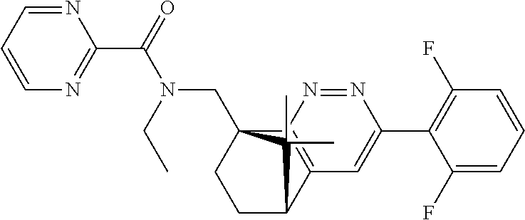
C1(C(=O)N(CC)CC23CCC(C4=C2N=NC(C2=C(F)C=CC=C2F)=C4)C3(C)C)=NC=CC=N1
